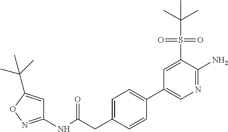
C1(NC(=O)CC2=CC=C(C3=CN=C(N)C(S(C(C)(C)C)(=O)=O)=C3)C=C2)=NOC(C(C)(C)C)=C1
